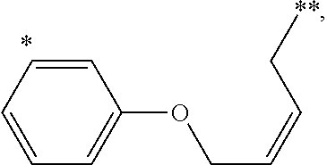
C1=CC=CC=C1OCC=CC[**]
